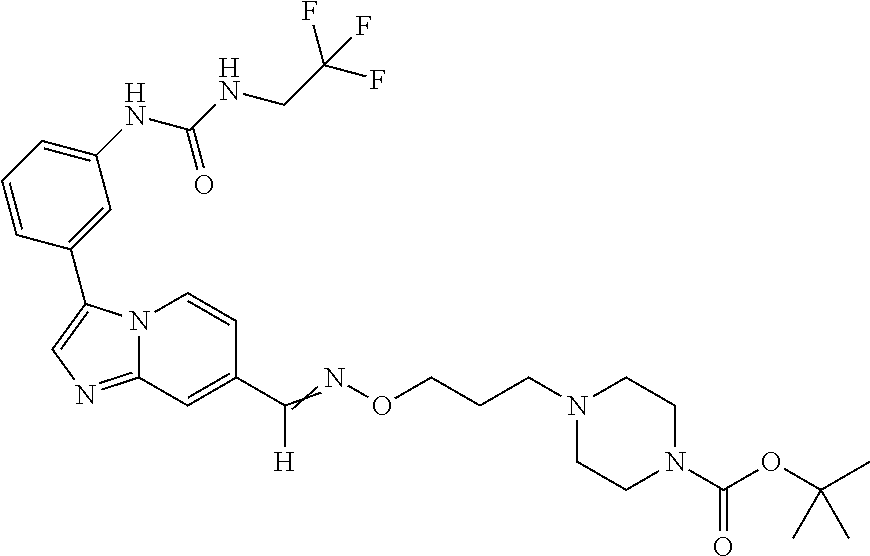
N12C(=NC=C1C1=CC(NC(NCC(F)(F)F)=O)=CC=C1)C=C(C(=NOCCCN1CCN(C(OC(C)(C)C)=O)CC1)[H])C=C2
